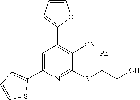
C1(C2=CC(C3=CC=CO3)=C([CN])C(SC([Ph])CO)=N2)=CC=CS1
